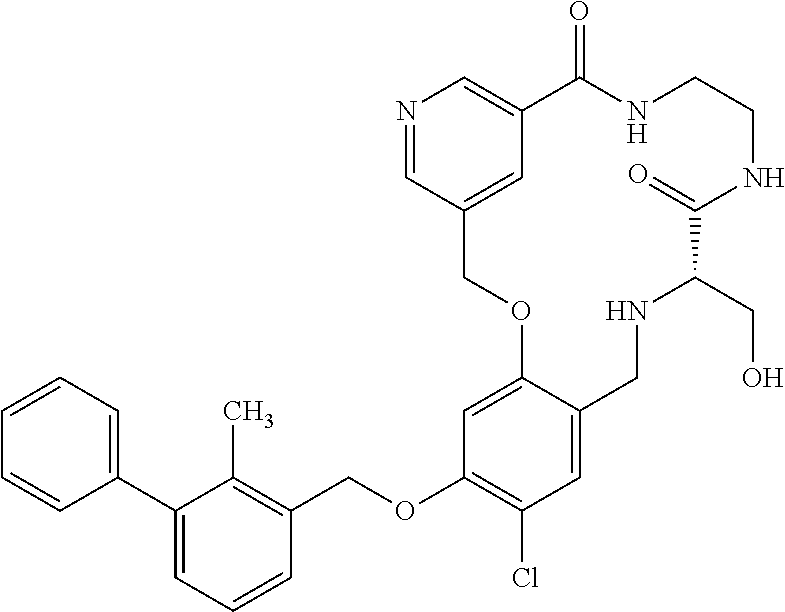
C1=CC=CC=C1C1=CC=CC(COC2=C(Cl)C=C3C(=C2)OCC2=CC(=CN=C2)C(=O)NCCNC(=O)C(CO)NC3)=C1C
